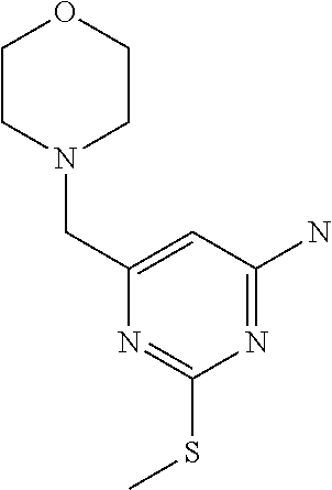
N1(CC2=CC(N)=NC(SC)=N2)CCOCC1
